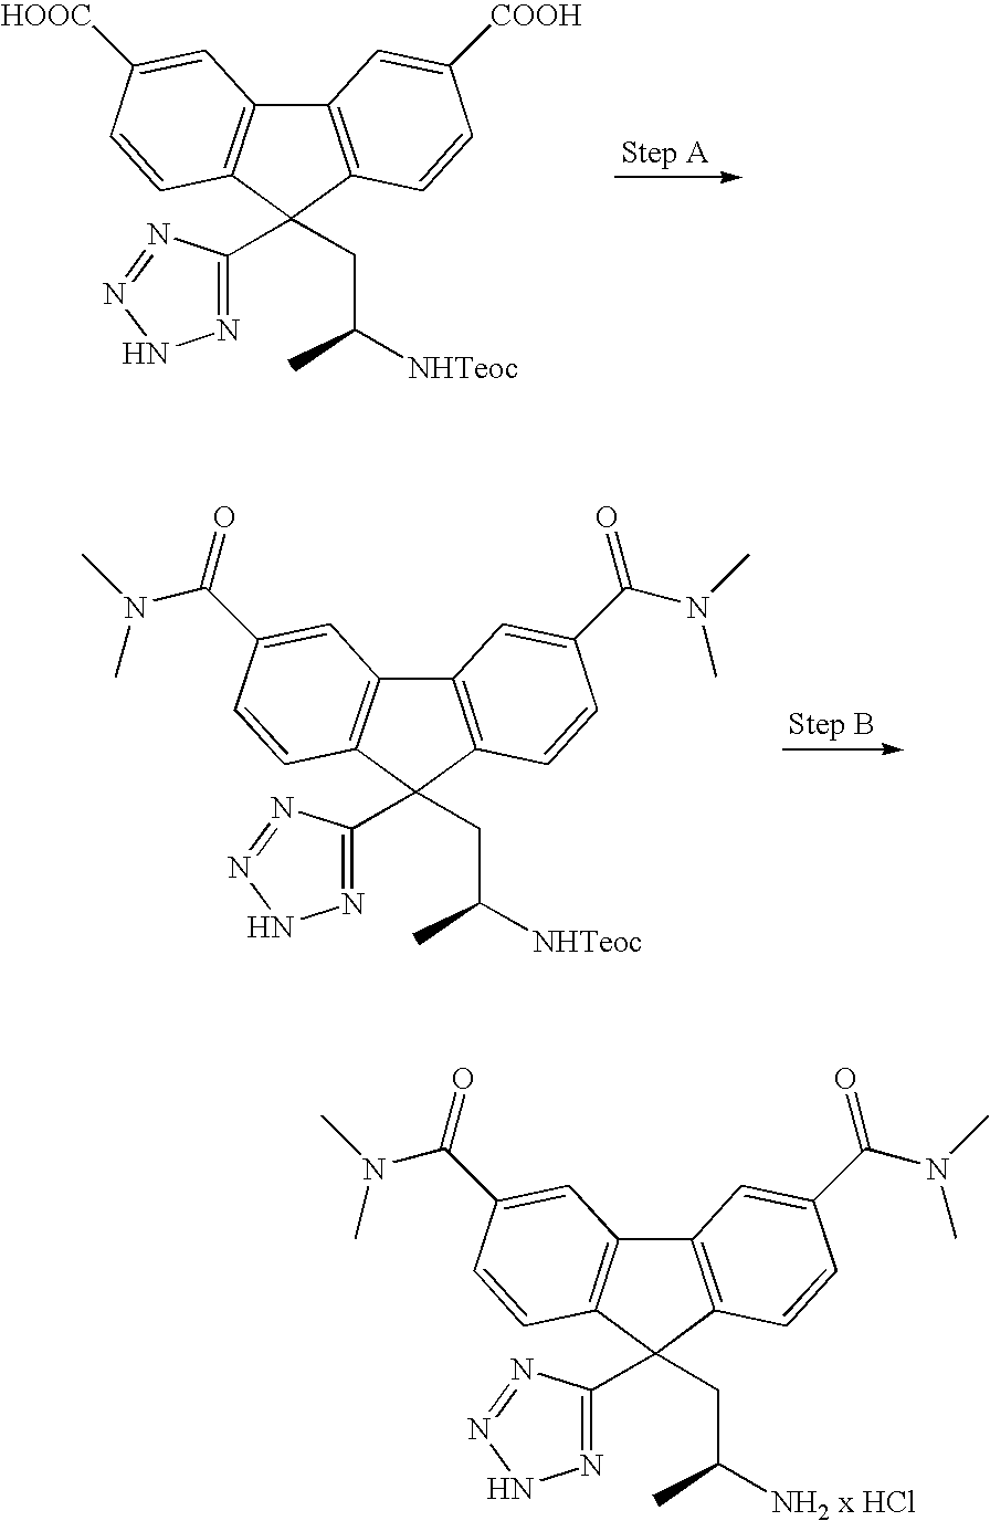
C12=C(C(CC([NHTeoc])C)(C3=NNN=N3)C3=C1C=C([HOOC])C=C3)C=CC([COOH])=C2.C12=C(C(CC([NHTeoc])C)(C3=NNN=N3)C3=C1C=C(C(=O)N(C)C)C=C3)C=CC(C(N(C)C)=O)=C2.C12=C(C(CC([NH2 x HCl])C)(C3=NNN=N3)C3=C1C=C(C(=O)N(C)C)C=C3)C=CC(C(N(C)C)=O)=C2
